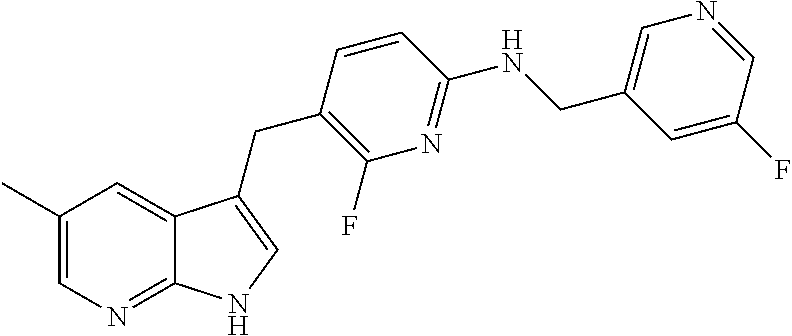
C1(C)=CN=C2C(=C1)C(CC1=C(F)N=C(NCC3=CN=CC(F)=C3)C=C1)=CN2
